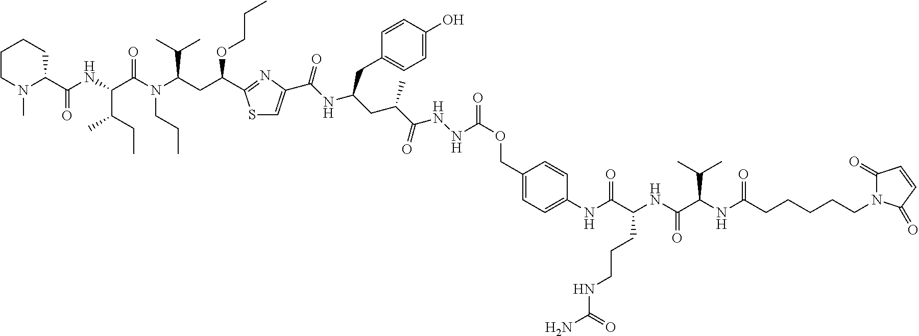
C1CN(C)C(C(NC(C(N(C(CC(OCCC)C2=NC(C(NC(CC(C(=O)NNC(=O)OCC3=CC=C(NC(=O)C(NC(C(NC(CCCCCN4C(=O)C=CC4=O)=O)C(C)C)=O)CCCNC(N)=O)C=C3)C)CC3=CC=C(O)C=C3)=O)=CS2)C(C)C)CCC)=O)C(C)CC)=O)CC1
